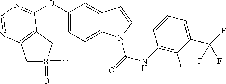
C1(OC2=NC=NC3=C2CS(=O)(=O)C3)=CC=C2C(=C1)C=CN2C(NC1=C(F)C(C(F)(F)F)=CC=C1)=O
